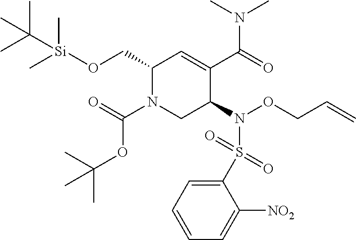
C1(CO[Si](C(C)(C)C)(C)C)N(C(=O)OC(C)(C)C)CC(N(OCC=C)S(=O)(C2=CC=CC=C2[NO2])=O)C(C(=O)N(C)C)=C1
